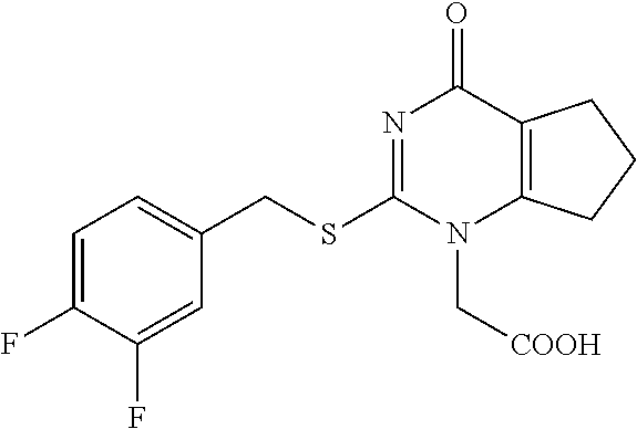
C1=C(F)C(F)=CC(CSC2=NC(=O)C3=C(N2C[COOH])CCC3)=C1
